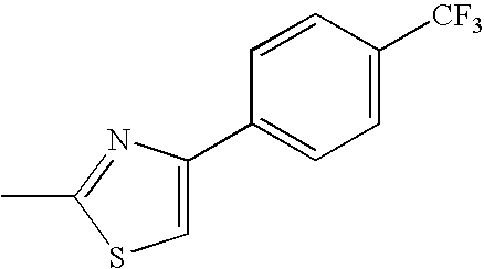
C1=C(C2=CC=C([CF3])C=C2)N=C(C)S1
